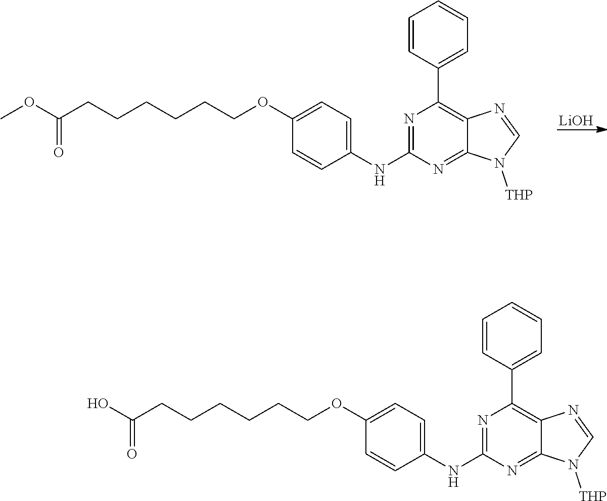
[LiOH].COC(CCCCCCOC1=CC=C(NC2=NC(C3=CC=CC=C3)=C3C(=N2)N([THP])C=N3)C=C1)=O.OC(CCCCCCOC1=CC=C(NC2=NC(C3=CC=CC=C3)=C3C(=N2)N([THP])C=N3)C=C1)=O
